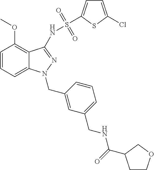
C1=CC=C2C(=C1OC)C(NS(=O)(=O)C1=CC=C(Cl)S1)=NN2CC1=CC(CNC(=O)C2CCOC2)=CC=C1
